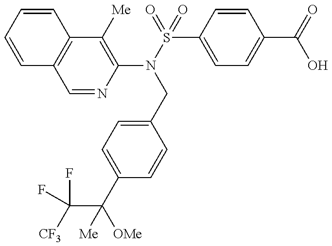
C1=CC=CC2=C1C=NC(N(CC1=CC=C(C(C([CF3])(F)F)([OMe])[Me])C=C1)S(C1=CC=C(C(O)=O)C=C1)(=O)=O)=C2[Me]
